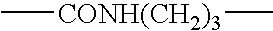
C[CONH(CH2)3]C
